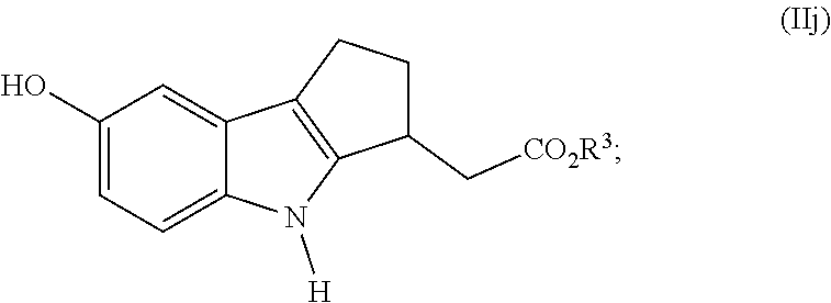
OC1=CC=C2C(=C1)C1=C(N2[H])C(C[CO2R3])CC1
